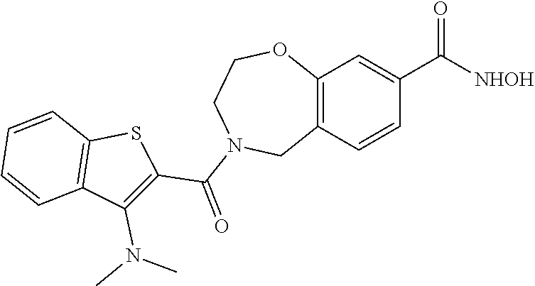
C12=C(C=CC(C([NHOH])=O)=C1)CN(C(=O)C1=C(N(C)C)C3=C(S1)C=CC=C3)CCO2
